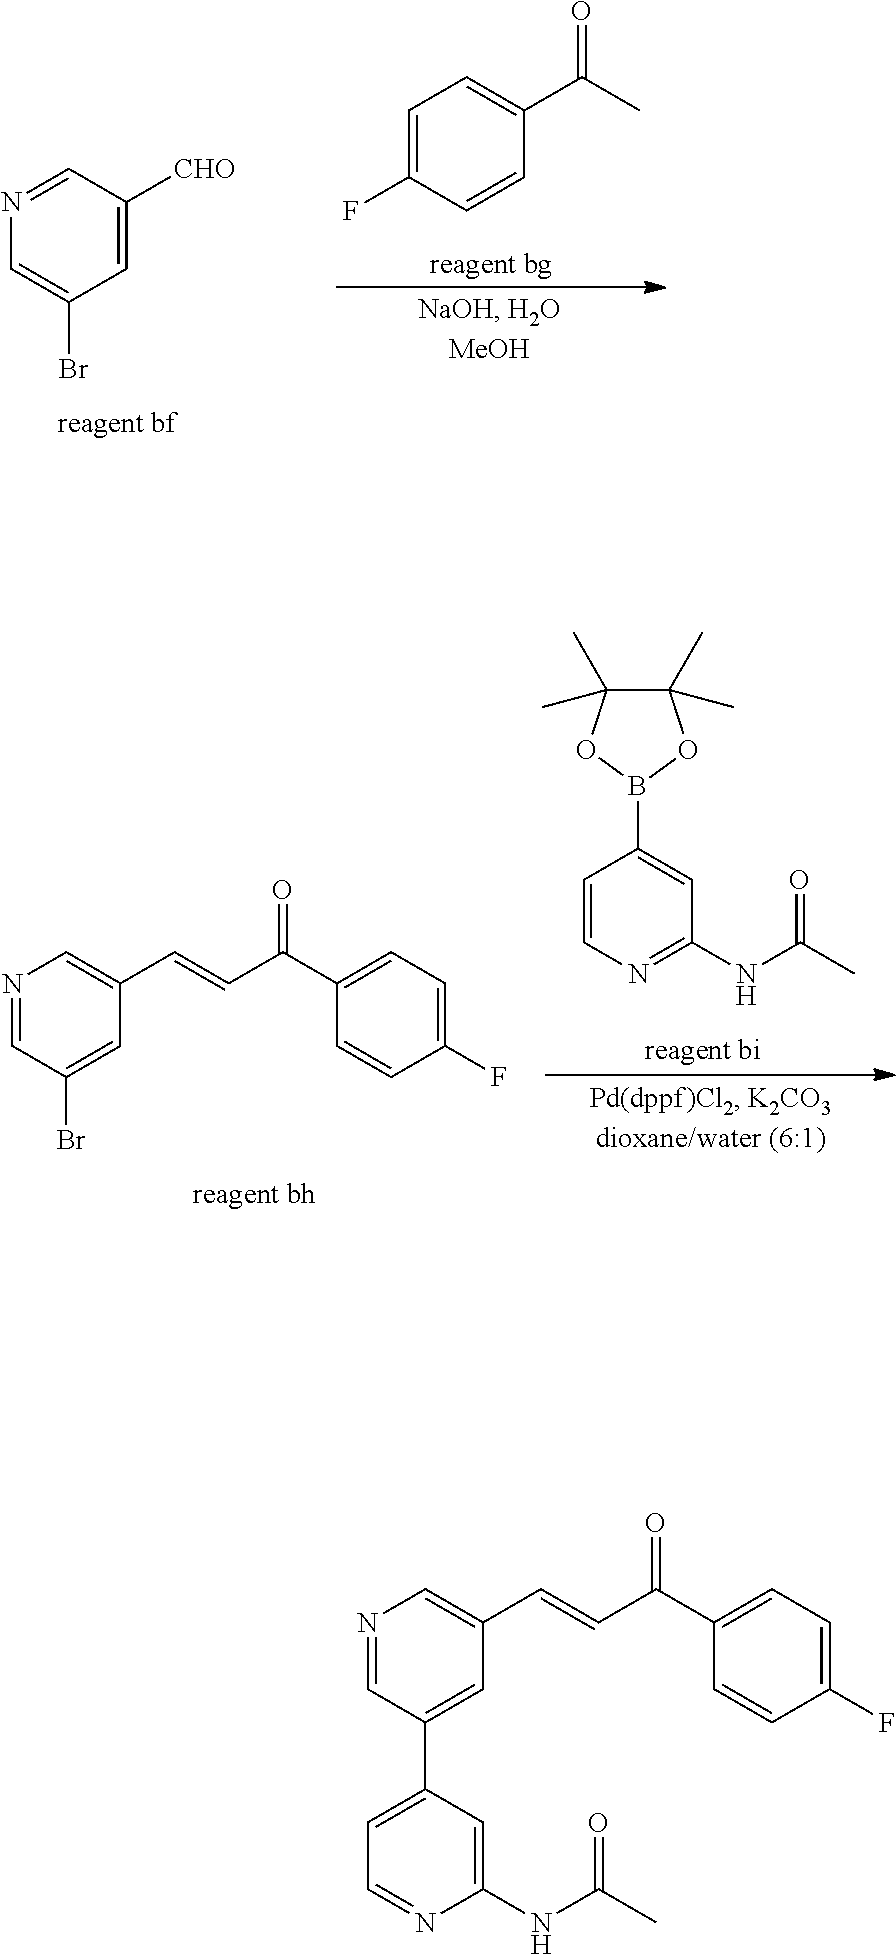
C1=C([CHO])C=NC=C1Br.C1=C(F)C=CC(C(C)=O)=C1.C1=C(Br)C=NC=C1C=CC(C1=CC=C(F)C=C1)=O.C1(NC(C)=O)=NC=CC(B2OC(C)(C)C(C)(C)O2)=C1.C1=C(C2=CC=NC(NC(C)=O)=C2)C=NC=C1C=CC(C1=CC=C(F)C=C1)=O
